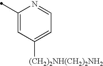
C1(C)=CC([(CH2)2NH(CH2)2NH2])=CC=N1
